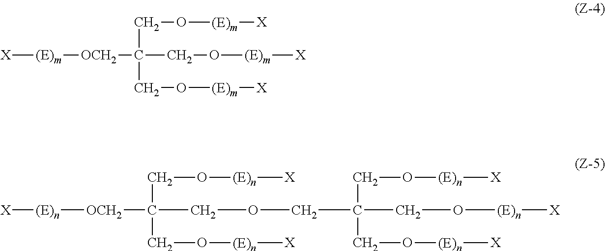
[X][(E)m][OCH2]C(CO[(E)m][X])(CO[(E)m][X])CO[(E)m][X].[X][(E)n][OCH2]C(COCC(CO[(E)n][X])(CO[(E)n][X])CO[(E)n][X])(CO[(E)n][X])CO[(E)n][X]
